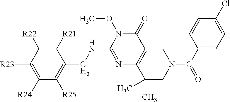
C1([R25])=C(CNC2=NC3=C(C(=O)N2OC)CN(C(=O)C2=CC=C(Cl)C=C2)CC3(C)C)C([R21])=C([R22])C([R23])=C1[R24]
